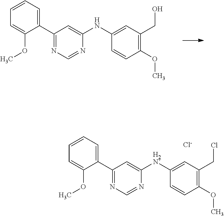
C1(C2=NC=NC([H2N+]C3=CC(CCl)=C(OC)C=C3)=C2)=CC=CC=C1OC.[Cl-].C1(C2=NC=NC(NC3=CC(CO)=C(OC)C=C3)=C2)=CC=CC=C1OC
